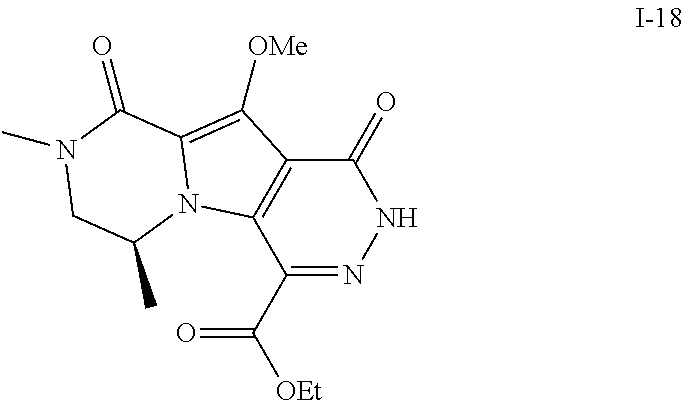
C1(C([OEt])=O)=NNC(=O)C2=C1N1C(=C2[OMe])C(=O)N(C)CC1C
